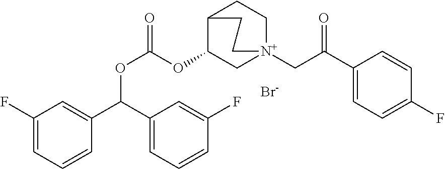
C1(F)=CC=CC(C(C2=CC=CC(F)=C2)OC(OC2C[N+]3(CC(C4=CC=C(F)C=C4)=O)CCC2CC3)=O)=C1.[Br-]
